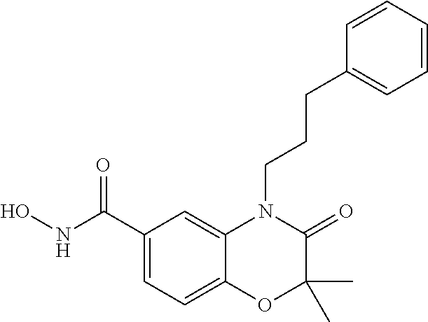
C1(C(NO)=O)=CC=C2C(=C1)N(CCCC1=CC=CC=C1)C(=O)C(C)(C)O2
